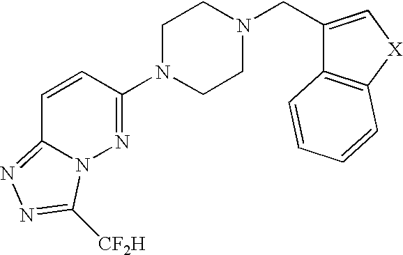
C1=CC(N2CCN(CC3=C[X]C4=C3C=CC=C4)CC2)=NN2C1=NN=C2[CF2H]
